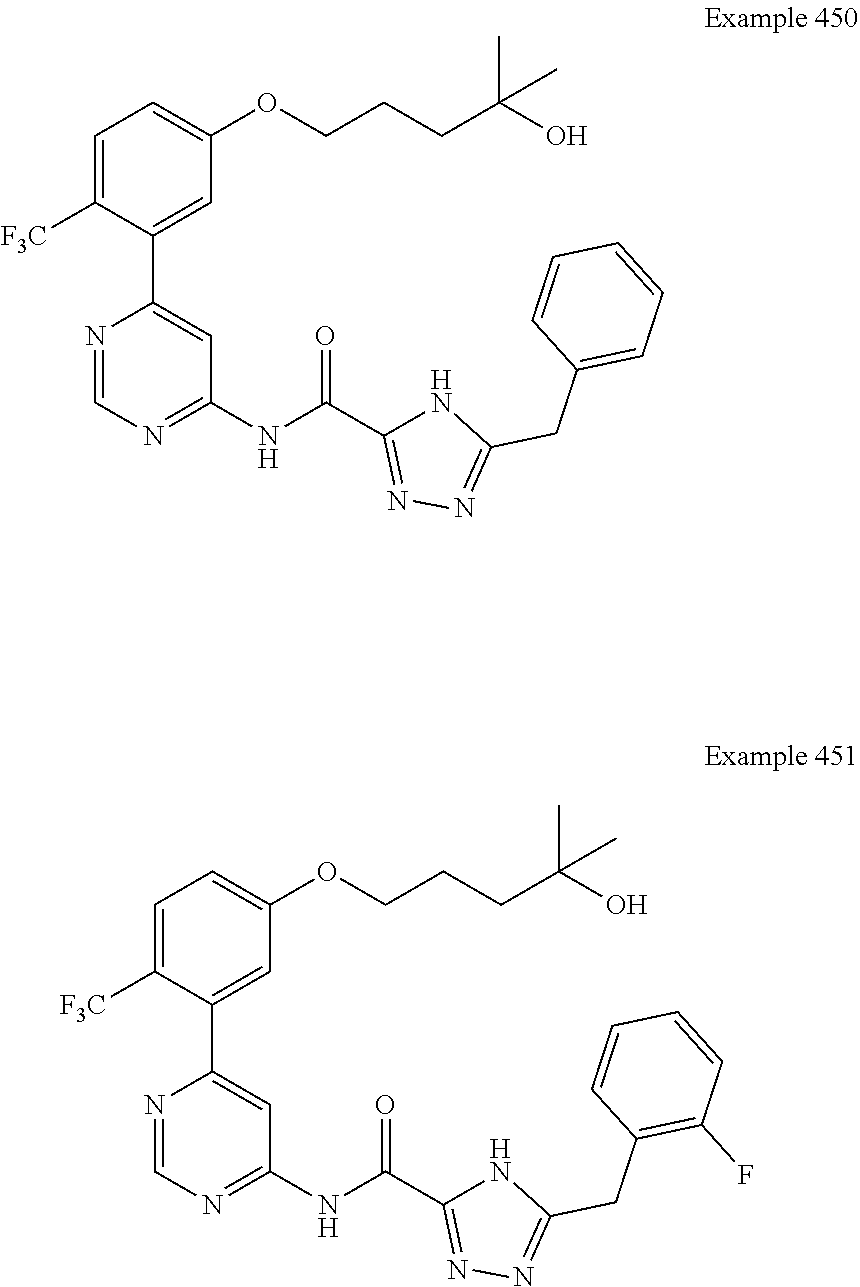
C1(NC(C2=NN=C(CC3=CC=CC=C3)N2)=O)=NC=NC(C2=CC(OCCCC(O)(C)C)=CC=C2[F3C])=C1.C1(NC(C2=NN=C(CC3=C(F)C=CC=C3)N2)=O)=NC=NC(C2=CC(OCCCC(O)(C)C)=CC=C2[F3C])=C1
